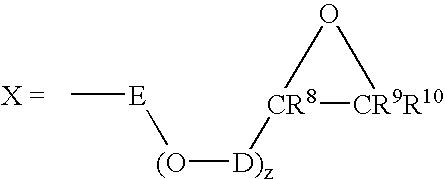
C[E][(O][D)z][CR8]1[CR9R10]O1
